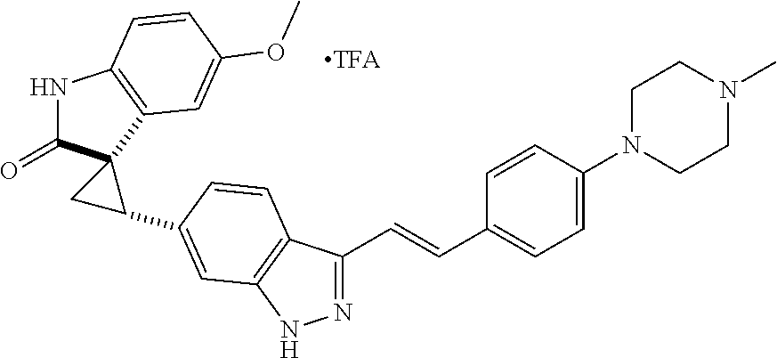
N1C(=O)C2(C3=C1C=CC(OC)=C3)CC2C1=CC2=C(C(C=CC3=CC=C(N4CCN(C)CC4)C=C3)=NN2)C=C1
